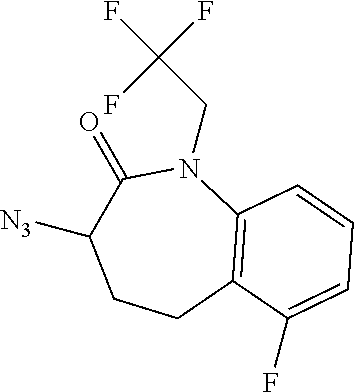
C1(=O)C([N3])CCC2=C(N1CC(F)(F)F)C=CC=C2F
